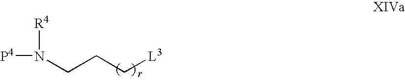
N(CCC[L3])([P4])[R4]
